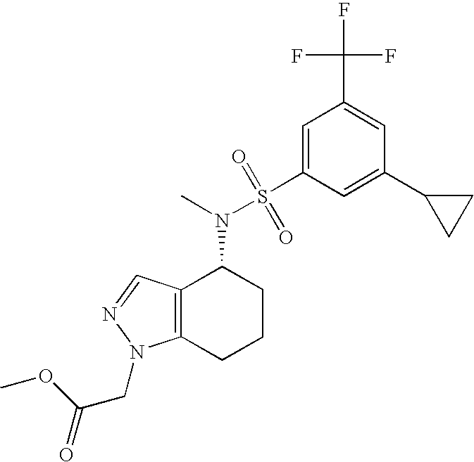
C1(C2CC2)=CC(S(=O)(=O)N(C2C3=C(CCC2)N(CC(=O)OC)N=C3)C)=CC(C(F)(F)F)=C1
